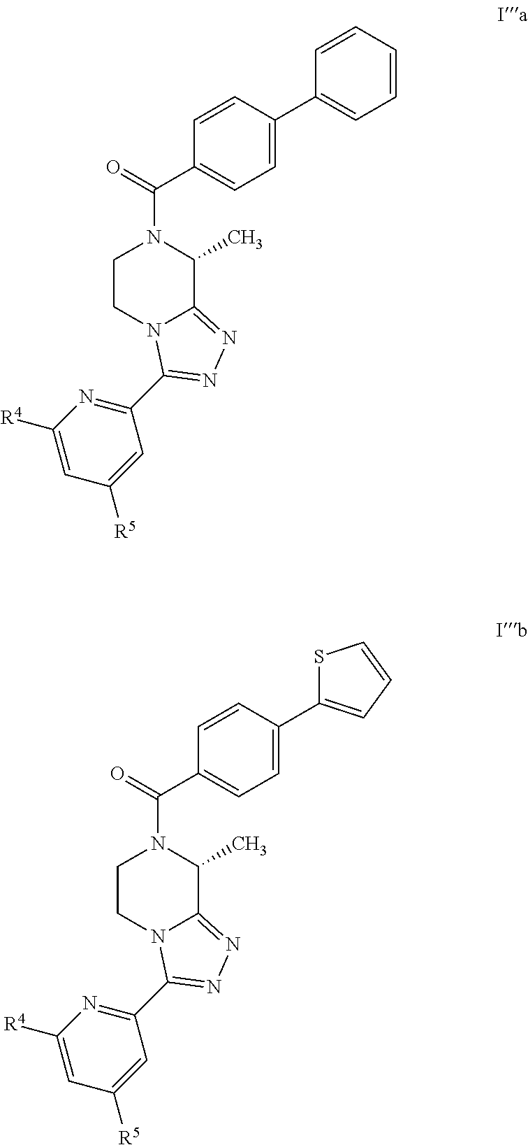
C1(C2=CC=CC=C2)=CC=C(C(N2CCN3C(=NN=C3C3=NC([R4])=CC([R5])=C3)C2C)=O)C=C1.C1(C2=CC=CS2)=CC=C(C(N2CCN3C(=NN=C3C3=NC([R4])=CC([R5])=C3)C2C)=O)C=C1
